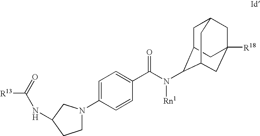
C1(N2CCC(NC([R13])=O)C2)=CC=C(C(=O)N([Rn1])C2C3CC4CC([R18])(CC2C4)C3)C=C1
